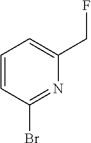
C1=CC(Br)=NC(CF)=C1
